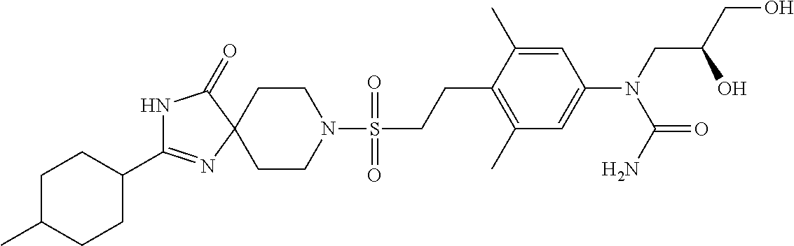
N1C(C2CCC(C)CC2)=NC2(C1=O)CCN(S(CCC1=C(C)C=C(N(C(=O)N)CC(CO)O)C=C1C)(=O)=O)CC2
